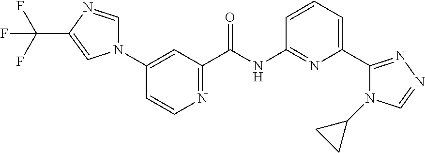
N1(C2=CC(C(NC3=NC(C4=NN=CN4C4CC4)=CC=C3)=O)=NC=C2)C=NC(C(F)(F)F)=C1
